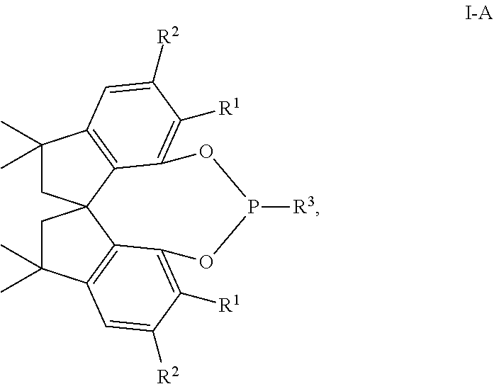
C1(C)(C)CC23C4=C1C=C([R2])C([R1])=C4OP([R3])OC1=C([R1])C([R2])=CC(=C21)C(C)(C)C3
